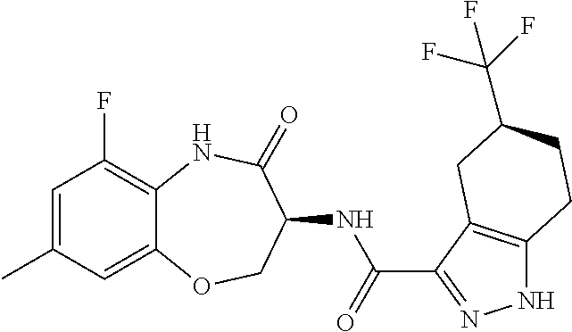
C1=C(C)C=C2C(=C1F)NC(=O)C(NC(=O)C1=NNC3=C1CC(C(F)(F)F)CC3)CO2
